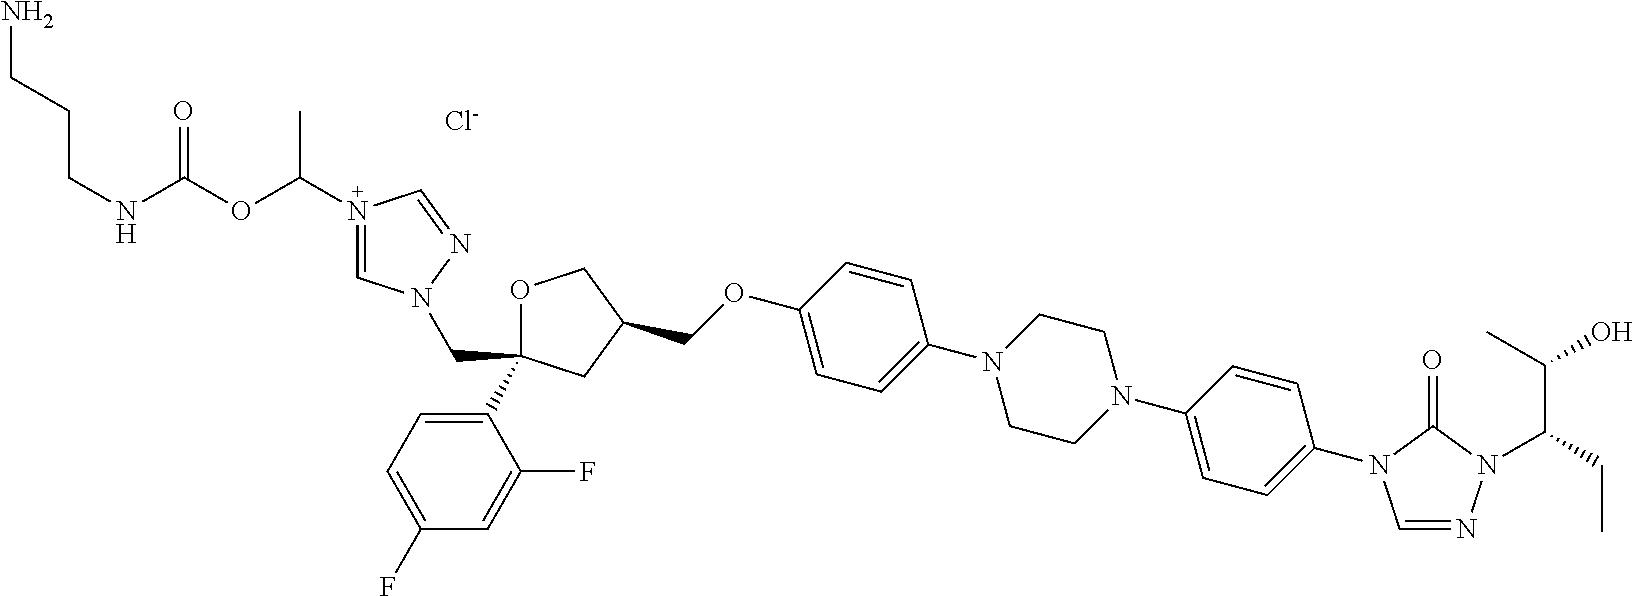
[Cl-].C1OC(C2=CC=C(F)C=C2F)(CN2C=N(C(OC(NCCCN)=O)C)C=N2)CC1COC1=CC=C(N2CCN(C3=CC=C(N4C=NN(C(CC)C(C)O)C4=O)C=C3)CC2)C=C1
